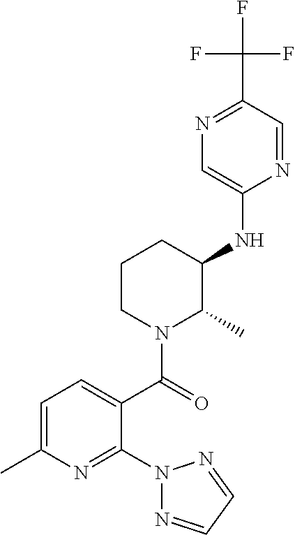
C1=NC(NC2CCCN(C(=O)C3=CC=C(C)N=C3N3N=CC=N3)C2C)=CN=C1C(F)(F)F
